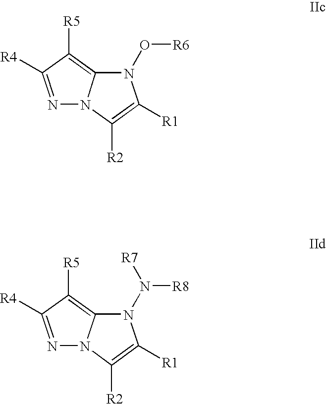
N1(O[R6])C2=C([R5])C([R4])=NN2C([R2])=C1[R1].N1(N([R8])[R7])C2=C([R5])C([R4])=NN2C([R2])=C1[R1]
